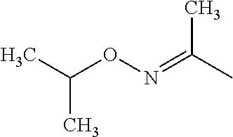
O(N=C(C)C)C(C)C
